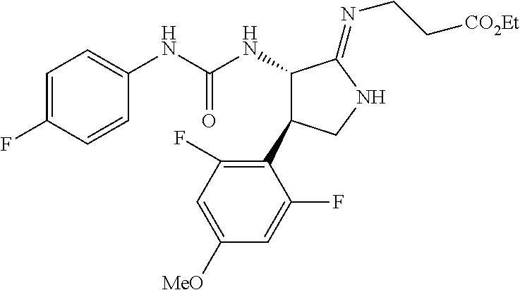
C1=C(F)C=CC(NC(NC2C(C3=C(F)C=C([MeO])C=C3F)CNC2=NCC[CO2Et])=O)=C1
